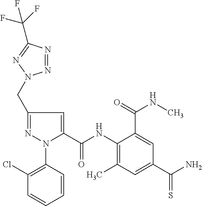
C(C1=NN(C2=C(Cl)C=CC=C2)C(C(NC2=C(C)C=C(C(=S)N)C=C2C(NC)=O)=O)=C1)N1N=NC(C(F)(F)F)=N1
